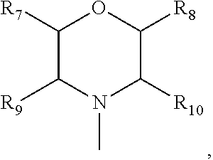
C1([R7])C([R9])N(C)C([R10])C([R8])O1
